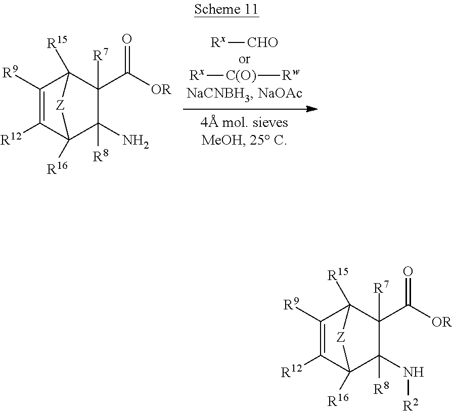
[Rx][CHO].[Rx][C(O)][Rw].C1([R9])=C([R12])C2([R16])C(N)([R8])C(C([OR])=O)([R7])C1([R15])[Z]2.C1([R9])=C([R12])C2([R16])C(N[R2])([R8])C(C([OR])=O)([R7])C1([R15])[Z]2
